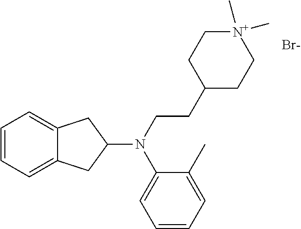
C1=CC=C2C(=C1)CC(N(CCC1CC[N+](C)(C)CC1)C1=CC=CC=C1C)C2.[Br-]
